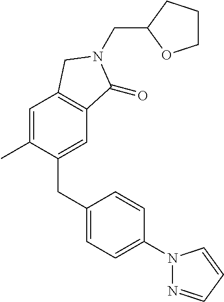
C1=C(C)C(CC2=CC=C(N3N=CC=C3)C=C2)=CC2=C1CN(CC1CCCO1)C2=O
